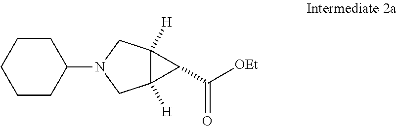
C1CCC(N2CC3([H])C([H])(C2)C3C([OEt])=O)CC1
